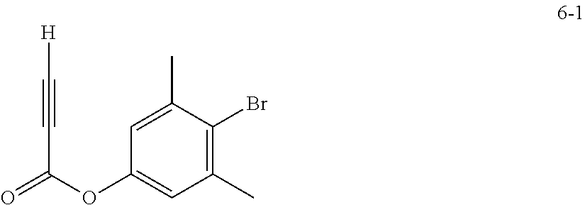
[H]C#CC(=O)OC1=CC(C)=C(Br)C(C)=C1
